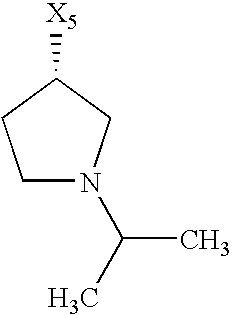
C1N(C(C)C)CC([X5])C1
